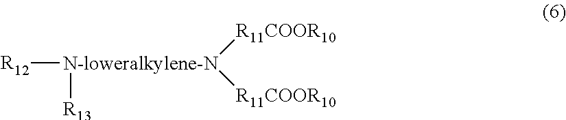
[R12][N-loweralkylene-N]([R11COOR10])([R11COOR10])[R13]
